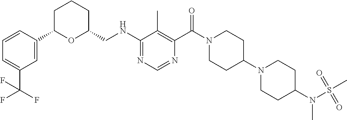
N(C1=NC=NC(C(N2CCC(N3CCC(N(S(=O)(C)=O)C)CC3)CC2)=O)=C1C)CC1CCCC(C2=CC(C(F)(F)F)=CC=C2)O1
